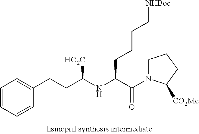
C1N(C(C(NC(CCC2=CC=CC=C2)[HO2C])CCCC[NHBoc])=O)C([CO2Me])CC1
